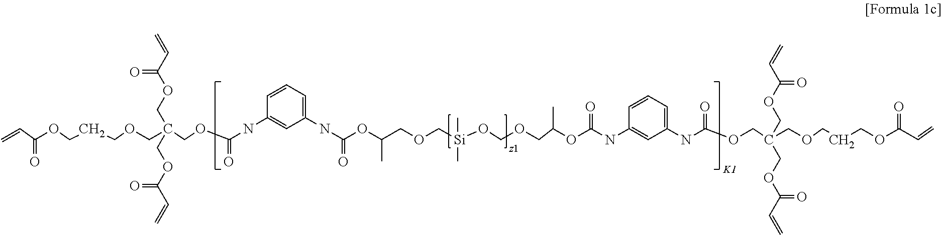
C(COC(C=C)=O)COCC(COC(NC1=CC(NC(OC(COC[Si](OCOCC(OC(=O)NC2=CC(NC(=O)OCC(COC(C=C)=O)(COC(C=C)=O)COCCCOC(C=C)=O)=CC=C2)C)(C)C)C)=O)=CC=C1)=O)(COC(C=C)=O)COC(C=C)=O.[K1]
